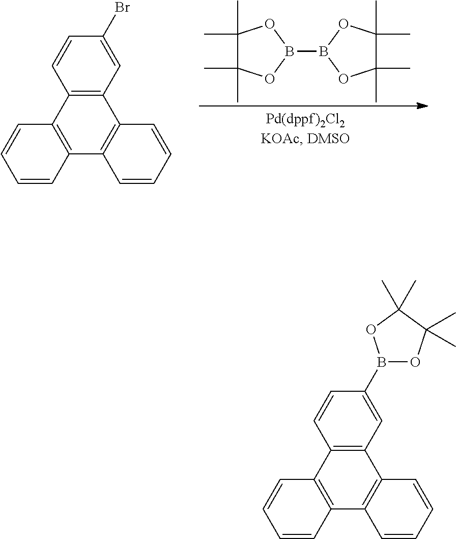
C12=C(C=C(Br)C=C1)C1=C(C3=C2C=CC=C3)C=CC=C1.C1(C)(C)C(C)(C)OB(B2OC(C)(C)C(C)(C)O2)O1.C12=C(C=C(B3OC(C)(C)C(C)(C)O3)C=C1)C1=C(C3=C2C=CC=C3)C=CC=C1
